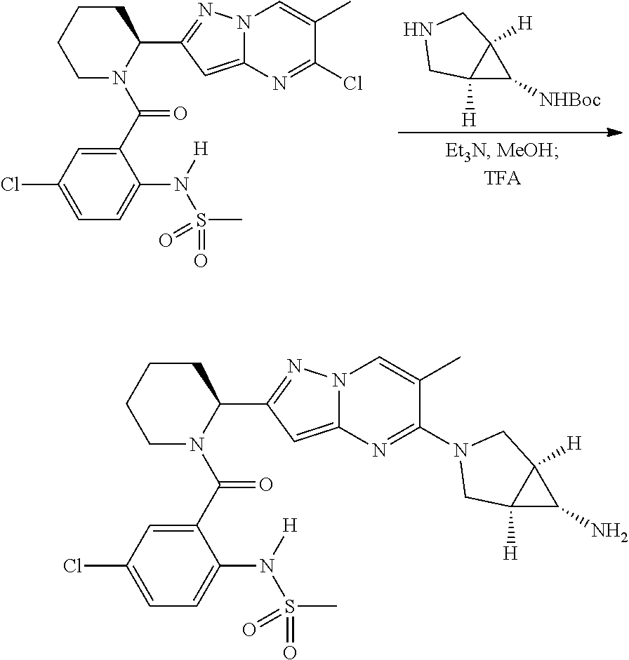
C12([H])C([NHBoc])C1([H])CNC2.C1N(C(C2=CC(Cl)=CC=C2N([H])S(C)(=O)=O)=O)C(C2=NN3C(=C2)N=C(Cl)C(C)=C3)CCC1.C1N(C(C2=CC(Cl)=CC=C2N([H])S(C)(=O)=O)=O)C(C2=NN3C(=C2)N=C(N2CC4([H])C([H])(C4N)C2)C(C)=C3)CCC1
